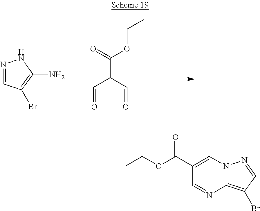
N1=CC(Br)=C(N)N1.C(OCC)(=O)C(C=O)C=O.C1(C(=O)OCC)=CN2C(=C(Br)C=N2)N=C1
